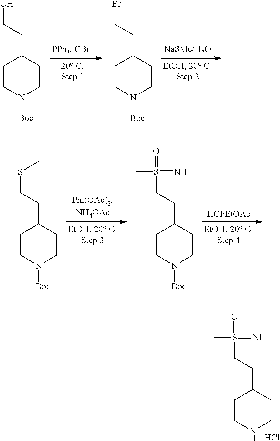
C1CN([Boc])CCC1CCO.C1CN([Boc])CCC1CCBr.C1CN([Boc])CCC1CCSC.C1CN([Boc])CCC1CCS(=N)(=O)C.C1CNCCC1CCS(=N)(=O)C.Cl
